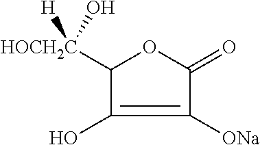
C1([ONa])=C(O)C([HOCH2C]([H])O)OC1=O
